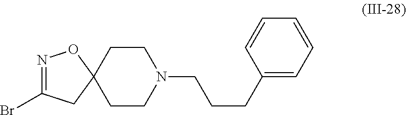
N1=C(Br)CC2(O1)CCN(CCCC1=CC=CC=C1)CC2
